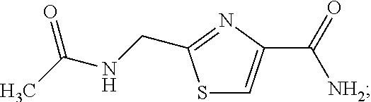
S1C=C(C([NH2])=O)N=C1CNC(=O)C
